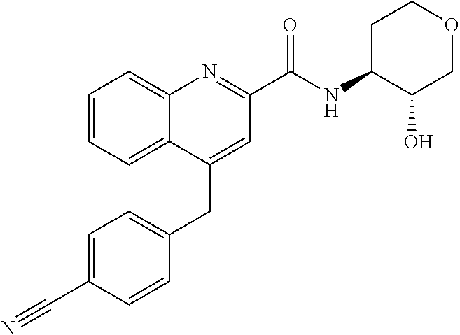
C1=C(C#N)C=CC(CC2=CC(C(NC3C(O)COCC3)=O)=NC3=CC=CC=C23)=C1
